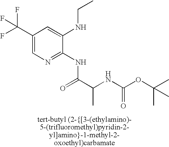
C1(C(F)(F)F)=CN=C(NC(C(NC(OC(C)(C)C)=O)C)=O)C(NCC)=C1
